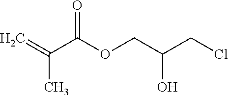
C(C)(=C)C(OCC(CCl)O)=O
